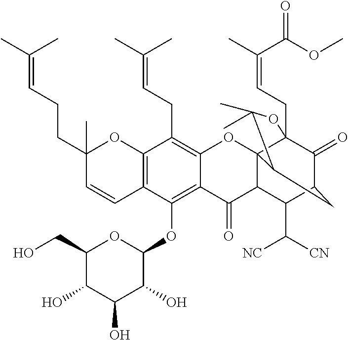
C12=C(C=CC(CCC=C(C)C)(C)O1)C(OC1OC(CO)C(O)C(O)C1O)=C1C(=C2CC=C(C)C)OC23C4(CC=C(C)C(OC)=O)C(=O)C(CC2C(C)(C)O4)C(C([CN])[NC])C3C1=O
